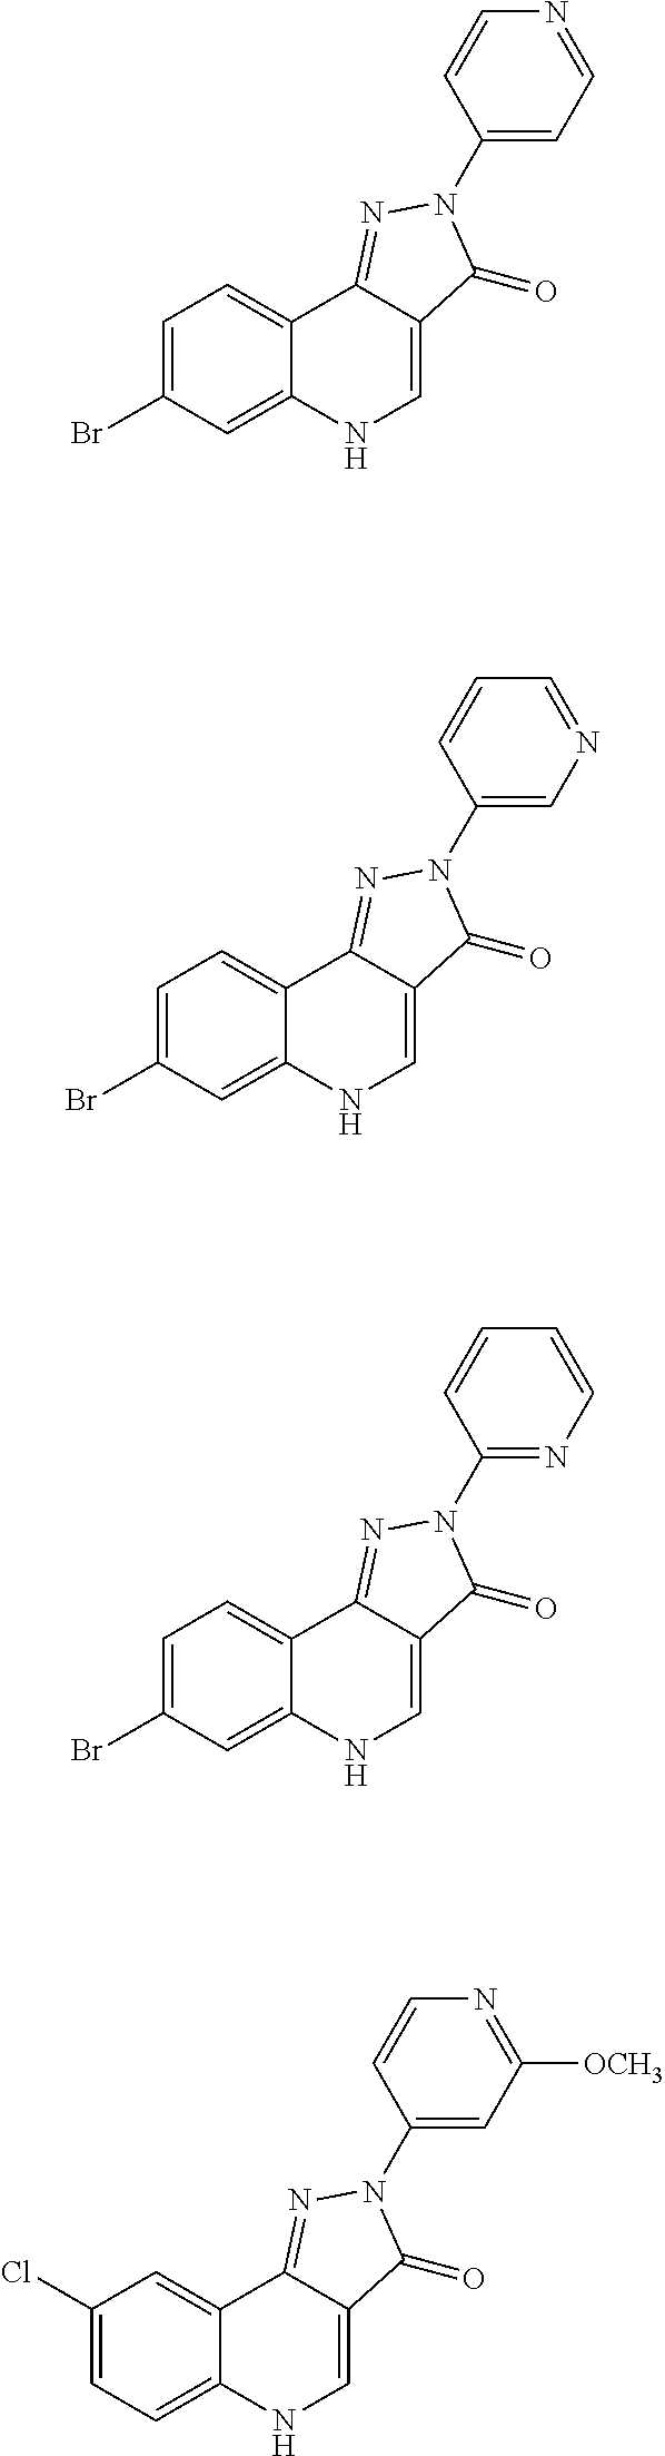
C1=C(Br)C=C2C(=C1)C1=NN(C3=CC=NC=C3)C(=O)C1=CN2.C1(Cl)=CC=C2C(=C1)C1=NN(C3=CC([OCH3])=NC=C3)C(=O)C1=CN2.C1=C(Br)C=C2C(=C1)C1=NN(C3=CN=CC=C3)C(=O)C1=CN2.C1=C(Br)C=C2C(=C1)C1=NN(C3=NC=CC=C3)C(=O)C1=CN2
